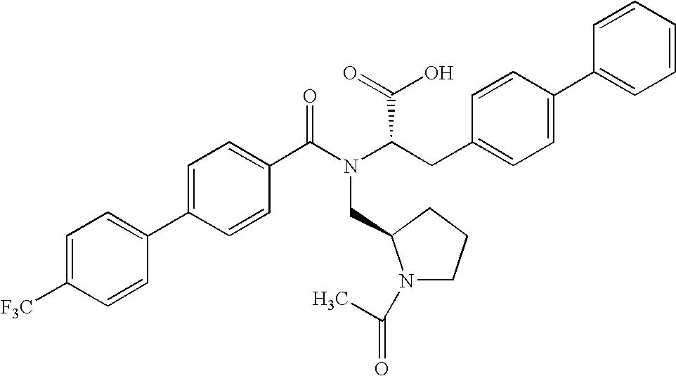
C1=C(C2=CC=C([F3C])C=C2)C=CC(C(N(C(CC2=CC=C(C3=CC=CC=C3)C=C2)C(=O)O)CC2N(C(C)=O)CCC2)=O)=C1
